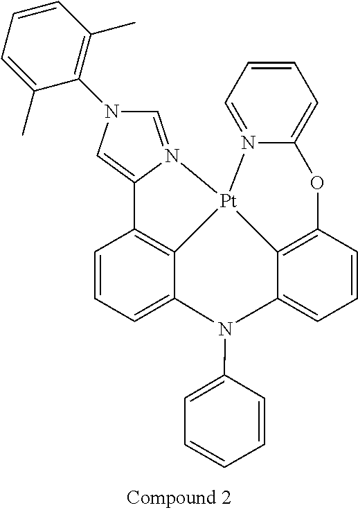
C1=CC=C2C3=C1C1=CN(C4=C(C)C=CC=C4C)C=N1[Pt]31C3=C(C=CC=C3N2C2=CC=CC=C2)OC2=CC=CC=N12
